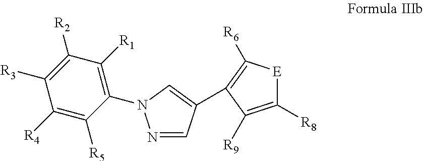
C1([R4])=C([R5])C(N2N=CC(C3=C([R6])[E]C([R8])=C3[R9])=C2)=C([R1])C([R2])=C1[R3]
